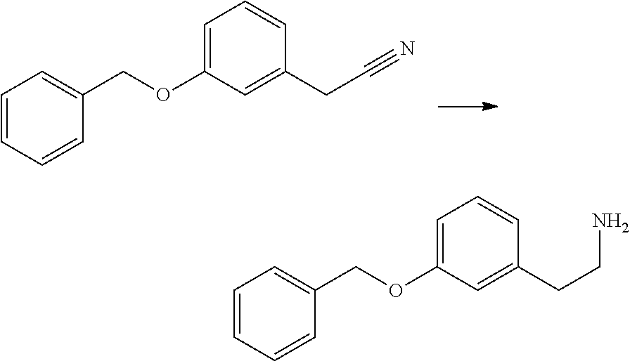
C1=CC=CC(COC2=CC=CC(CC#N)=C2)=C1.C1=CC=CC(COC2=CC=CC(CCN)=C2)=C1
